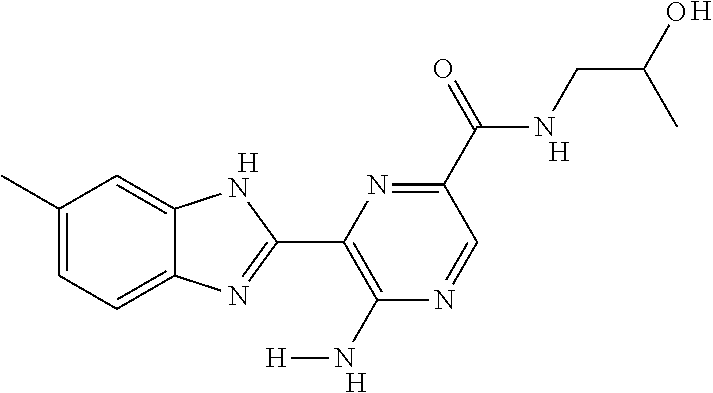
[H].C1(C)=CC=C2C(=C1)NC(C1=C(N[H])N=CC(C(NCC(O)C)=O)=N1)=N2.[H].[H].[H]
